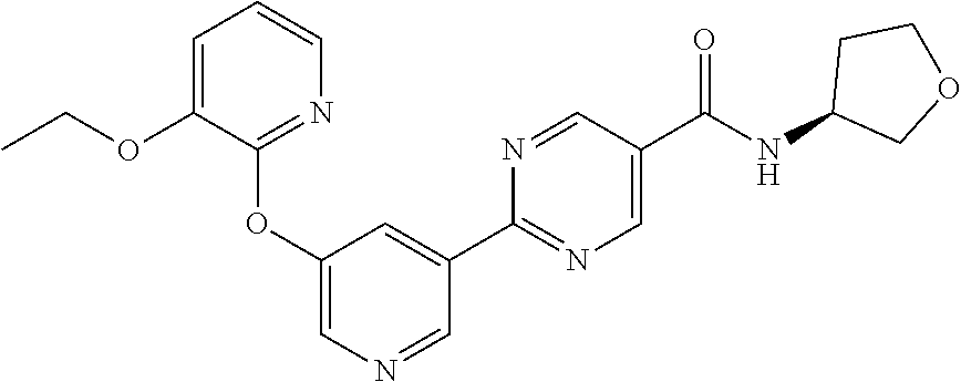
C1=NC=C(OC2=NC=CC=C2OCC)C=C1C1=NC=C(C(=O)NC2COCC2)C=N1
